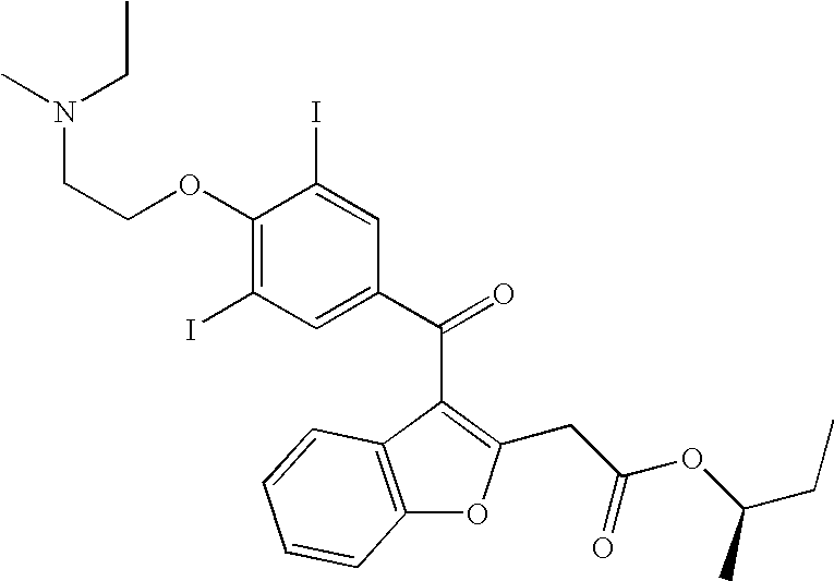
C1(OCCN(C)CC)=C(I)C=C(C(=O)C2=C(CC(OC(CC)C)=O)OC3=C2C=CC=C3)C=C1I
